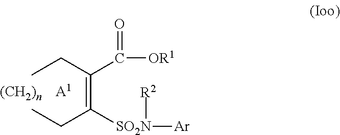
CCC(=C(CC)[SO2N]([Ar])[R2])C(=O)[OR1].[A1]
